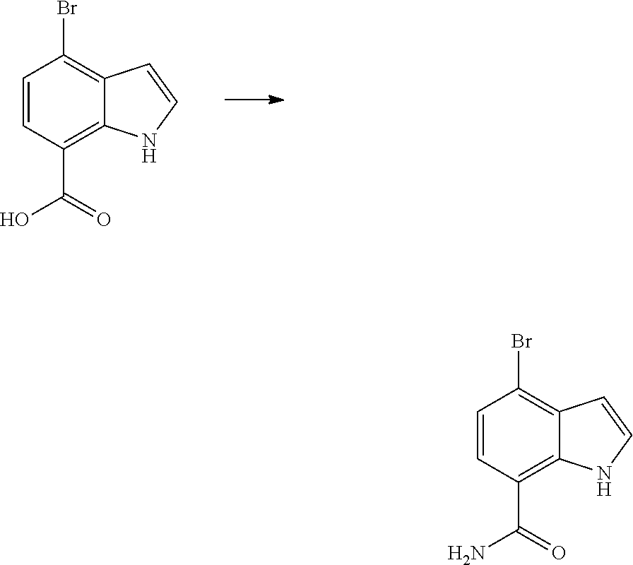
C1=CC(C(=O)O)=C2C(=C1Br)C=CN2.C1=CC(C(=O)N)=C2C(=C1Br)C=CN2
